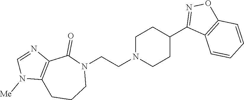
N1(CCN2CCC(C3=NOC4=C3C=CC=C4)CC2)C(=O)C2=C(CCC1)N([Me])C=N2
